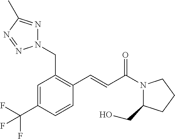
N1(CC2=C(C=CC(N3C(CO)CCC3)=O)C=CC(C(F)(F)F)=C2)N=C(C)N=N1
